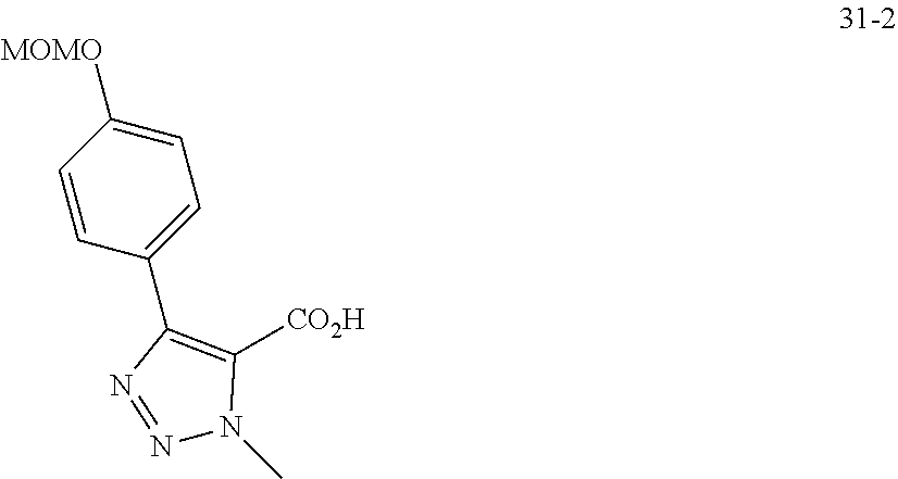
C1=C([MOMO])C=CC(C2=C([CO2H])N(C)N=N2)=C1
